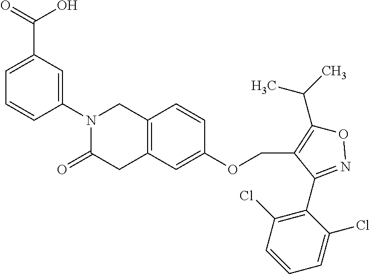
C1=C(C(=O)O)C=C(N2C(=O)CC3=C(C2)C=CC(OCC2=C(C(C)C)ON=C2C2=C(Cl)C=CC=C2Cl)=C3)C=C1
